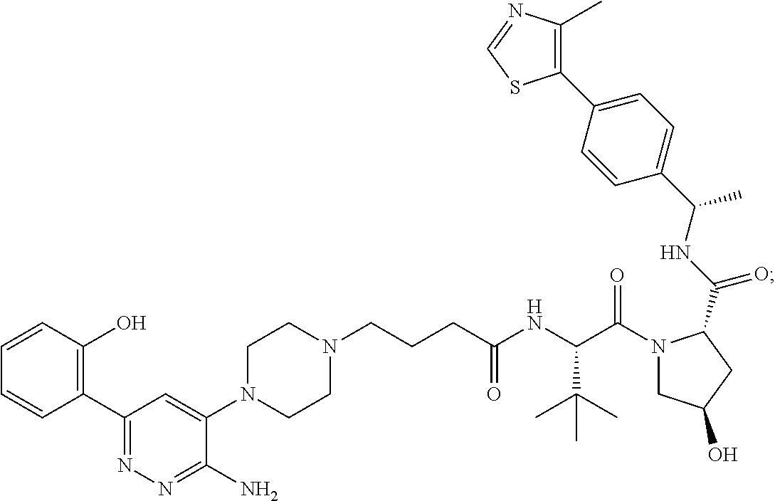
N1(CCCC(NC(C(N2CC(O)CC2C(NC(C2=CC=C(C3=C(C)N=CS3)C=C2)C)=O)=O)C(C)(C)C)=O)CCN(C2=CC(C3=C(O)C=CC=C3)=NN=C2N)CC1
